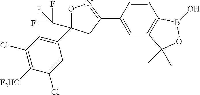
O1N=C(C2=CC3=C(C=C2)B(O)OC3(C)C)CC1(C1=CC(Cl)=C([F2HC])C(Cl)=C1)C(F)(F)F
